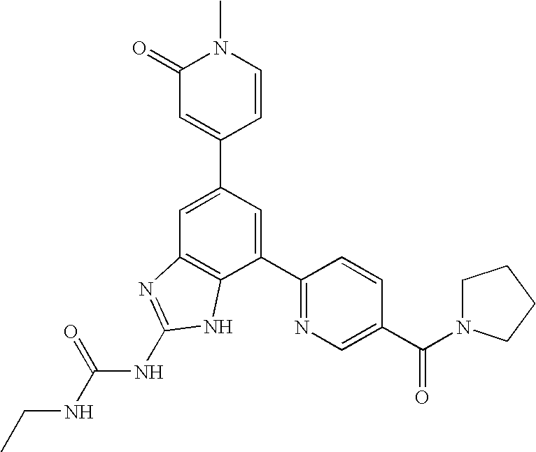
C1=C(C2=CC(=O)N(C)C=C2)C=C(C2=NC=C(C(N3CCCC3)=O)C=C2)C2=C1N=C(NC(NCC)=O)N2
